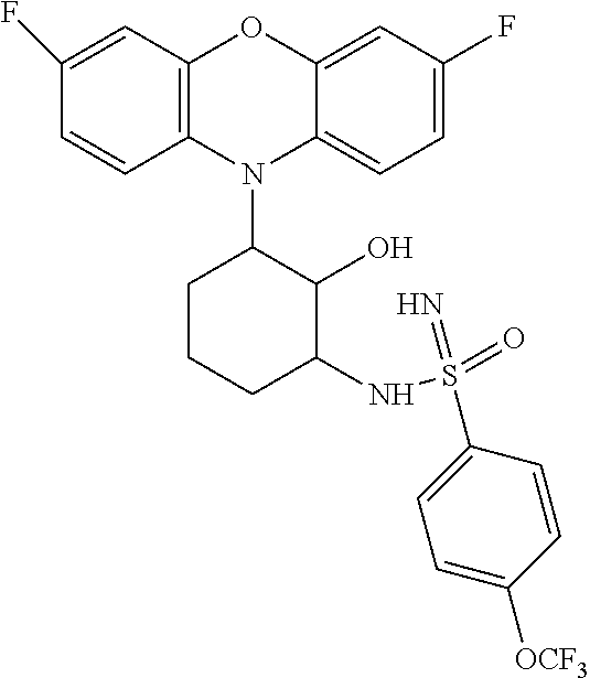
N1(C2CCCC(NS(=O)(=N)C3=CC=C([OCF3])C=C3)C2O)C2=C(C=C(F)C=C2)OC2=CC(F)=CC=C12
